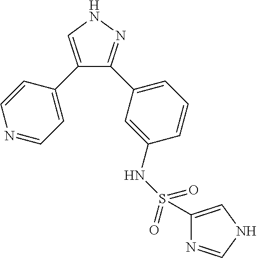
C1(C2=CC=NC=C2)=CNN=C1C1=CC=CC(NS(=O)(=O)C2=CNC=N2)=C1
